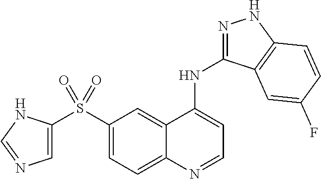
C1(S(C2=CN=CN2)(=O)=O)=CC=C2C(=C1)C(NC1=NNC3=C1C=C(F)C=C3)=CC=N2
